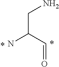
C(C(N)C=O)N
